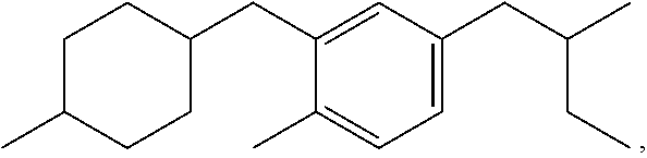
C1C(C)CCC(CC2=CC(CC(C)CC)=CC=C2C)C1
